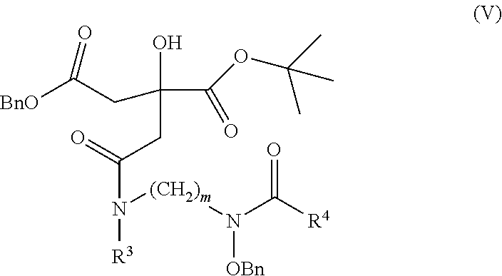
C(N([R3])[(CH2)m]N(C([R4])=O)[OBn])(=O)CC(C(OC(C)(C)C)=O)(O)CC([BnO])=O
